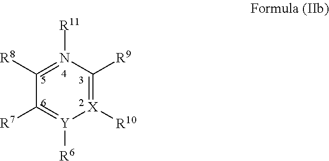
C1([R8])=N([R11])C([R9])=[X]([R10])[Y]([R6])=C1[R7]
